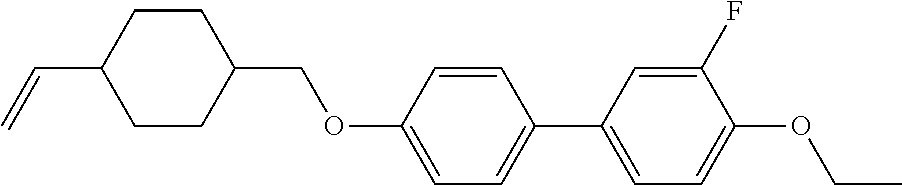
C1CC(C=C)CCC1COC1=CC=C(C2=CC=C(OCC)C(F)=C2)C=C1
